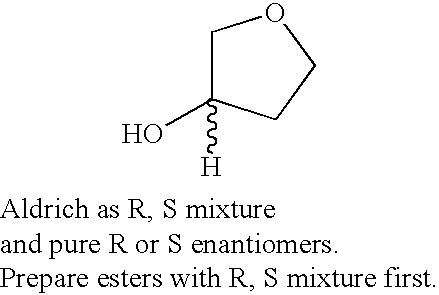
C1C(O)([H])CCO1
